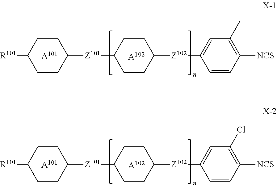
[R101]C1CCC([Z101]C2CCC([Z102]C3=CC(C)=C([NCS])C=C3)CC2)CC1.[A101].[A102].[R101]C1CCC([Z101]C2CCC([Z102]C3=CC(Cl)=C([NCS])C=C3)CC2)CC1.[A101].[A102]
